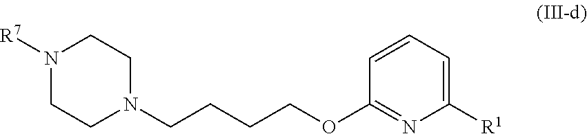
[R7]N1CCN(CCCCOC2=NC([R1])=CC=C2)CC1
